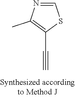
C1(C#C)=C(C)N=CS1
